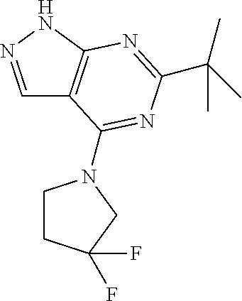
C1=NNC2=C1C(N1CCC(F)(F)C1)=NC(C(C)(C)C)=N2
